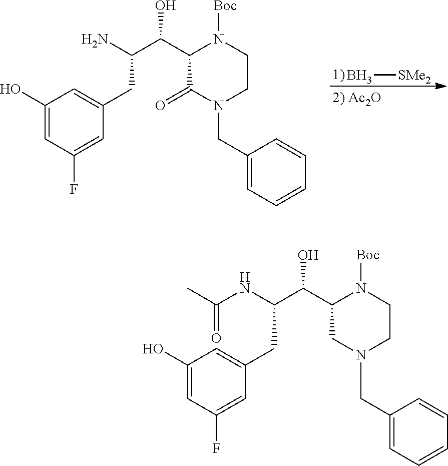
C1(O)=CC(F)=CC(CC(C(C2C(=O)N(CC3=CC=CC=C3)CCN2[Boc])O)N)=C1.B[SMe2].C1(O)=CC(F)=CC(CC(C(C2CN(CC3=CC=CC=C3)CCN2[Boc])O)NC(C)=O)=C1
